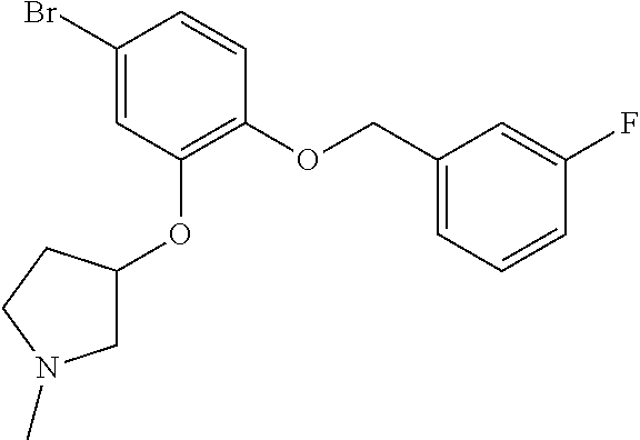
C1(OCC2=CC=CC(F)=C2)=C(OC2CN(C)CC2)C=C(Br)C=C1
